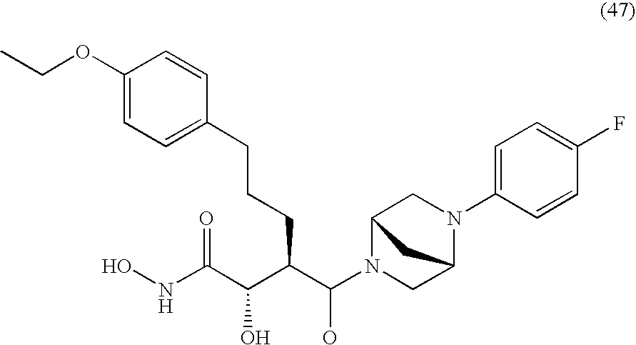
ONC(C(C(C(N1CC2N(C3=CC=C(F)C=C3)CC1C2)O)CCCC1=CC=C(OCC)C=C1)O)=O
